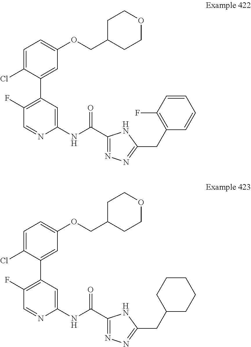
C1=C(Cl)C(C2=C(F)C=NC(NC(C3=NN=C(CC4=C(F)C=CC=C4)N3)=O)=C2)=CC(OCC2CCOCC2)=C1.C1=C(Cl)C(C2=C(F)C=NC(NC(C3=NN=C(CC4CCCCC4)N3)=O)=C2)=CC(OCC2CCOCC2)=C1
